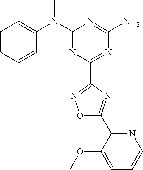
C1=CC=CC(N(C2=NC(C3=NOC(C4=NC=CC=C4OC)=N3)=NC(N)=N2)C)=C1
